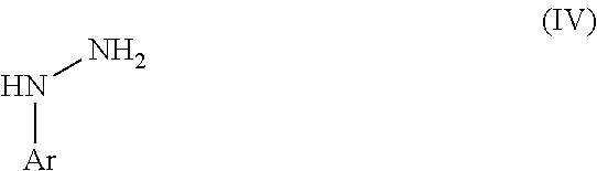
N([Ar])N
